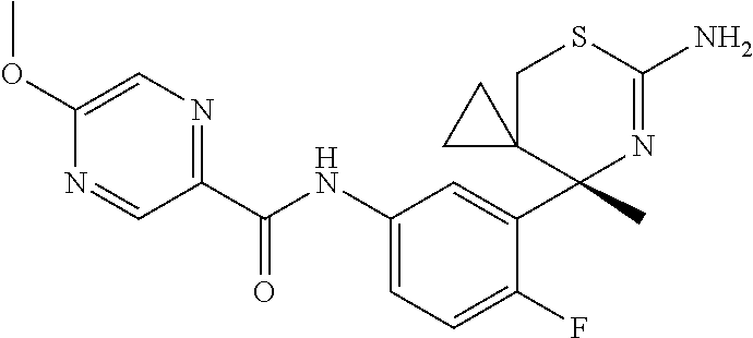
C1(C(NC2=CC=C(F)C(C3(C)N=C(N)SCC34CC4)=C2)=O)=NC=C(OC)N=C1
